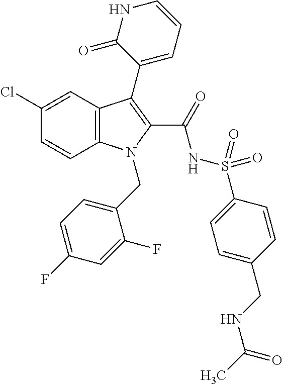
C1(Cl)=CC2=C(C=C1)N(CC1=CC=C(F)C=C1F)C(C(=O)NS(=O)(=O)C1=CC=C(CNC(C)=O)C=C1)=C2C1=CC=CNC1=O
